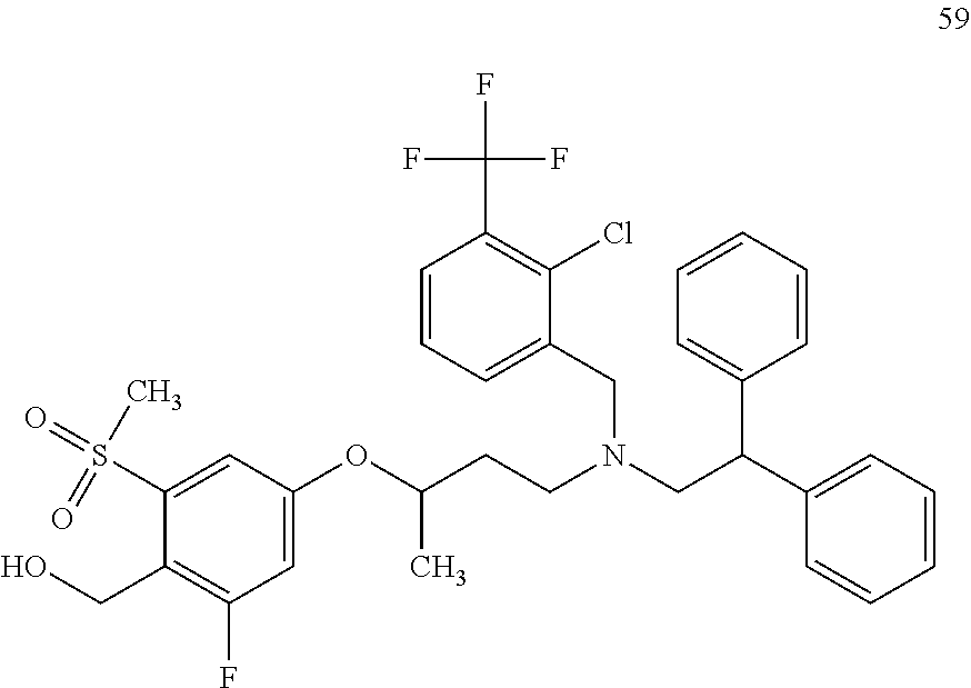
O(C(CCN(CC(C1=CC=CC=C1)C1=CC=CC=C1)CC1=CC=CC(C(F)(F)F)=C1Cl)C)C1=CC(F)=C(CO)C(S(C)(=O)=O)=C1
